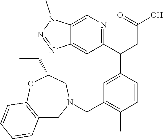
C1=CC=CC2=C1OC(CC)CN(CC1=C(C)C=CC(C(C3=NC=C4C(=C3C)N=NN4C)CC(O)=O)=C1)C2
